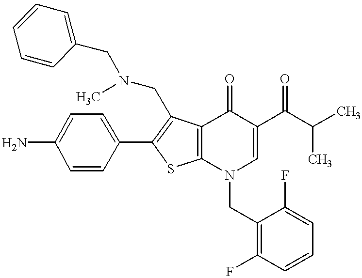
NC1=CC=C(C2=C(CN(C)CC3=CC=CC=C3)C3=C(S2)N(CC2=C(F)C=CC=C2F)C=C(C(C(C)C)=O)C3=O)C=C1
